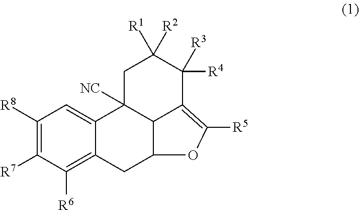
C1([R8])=C([R7])C([R6])=C2C(=C1)C1([NC])C3C(=C([R5])OC3C2)C([R4])([R3])C([R1])([R2])C1
